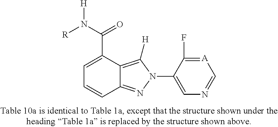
C1=C(C(N([R])[H])=O)C2=C([H])N(C3=CN=C[A]=C3F)N=C2C=C1
